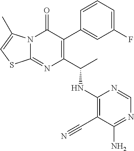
N12C(=O)C(C3=CC(F)=CC=C3)=C(C(C)NC3=C(C#N)C(N)=NC=N3)N=C1SC=C2C
